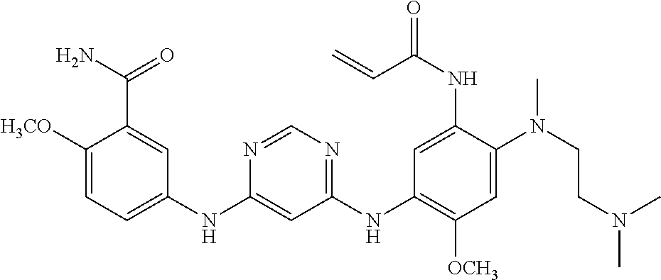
C1(NC2=CC=C([OCH3])C(C(N)=O)=C2)=CC(NC2=C([OCH3])C=C(N(CCN(C)C)C)C(NC(=O)C=C)=C2)=NC=N1
